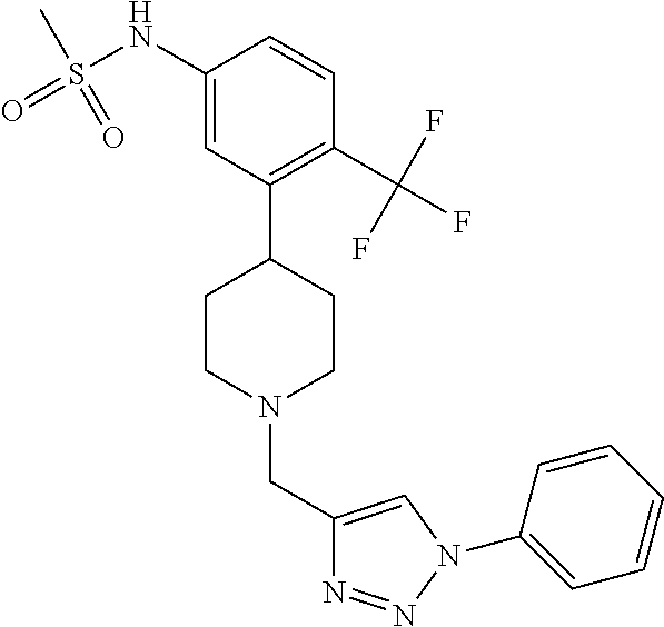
C1(NS(=O)(C)=O)=CC(C2CCN(CC3=CN(C4=CC=CC=C4)N=N3)CC2)=C(C(F)(F)F)C=C1
